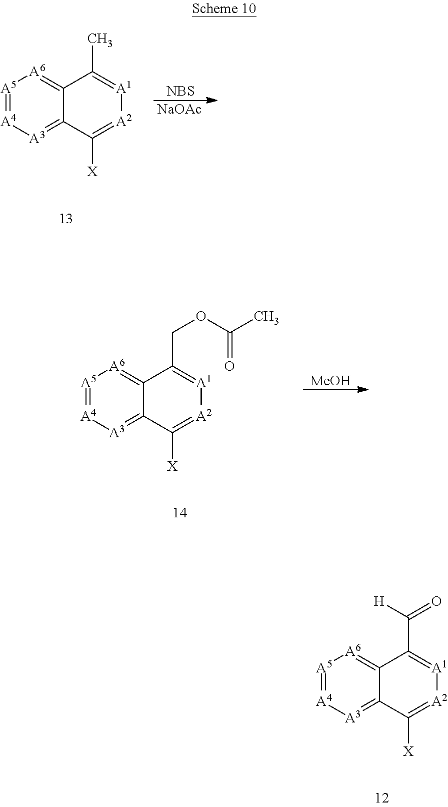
[A5]1=[A4][A3]=C2C(=[A6]1)C(C)=[A1][A2]=C2[X].[NBS].[NaOAc].[A5]1=[A4][A3]=C2C(=[A6]1)C(COC(C)=O)=[A1][A2]=C2[X].[MeOH].[A5]1=[A4][A3]=C2C(=[A6]1)C(C(=O)[H])=[A1][A2]=C2[X]
